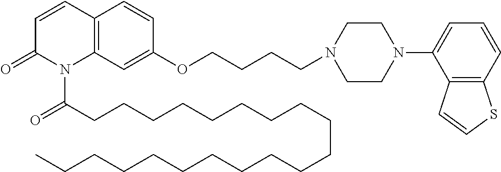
C12=C(C=C(OCCCCN3CCN(C4=CC=CC5=C4C=CS5)CC3)C=C1)N(C(CCCCCCCCCCCCCCCCCCCC)=O)C(=O)C=C2
